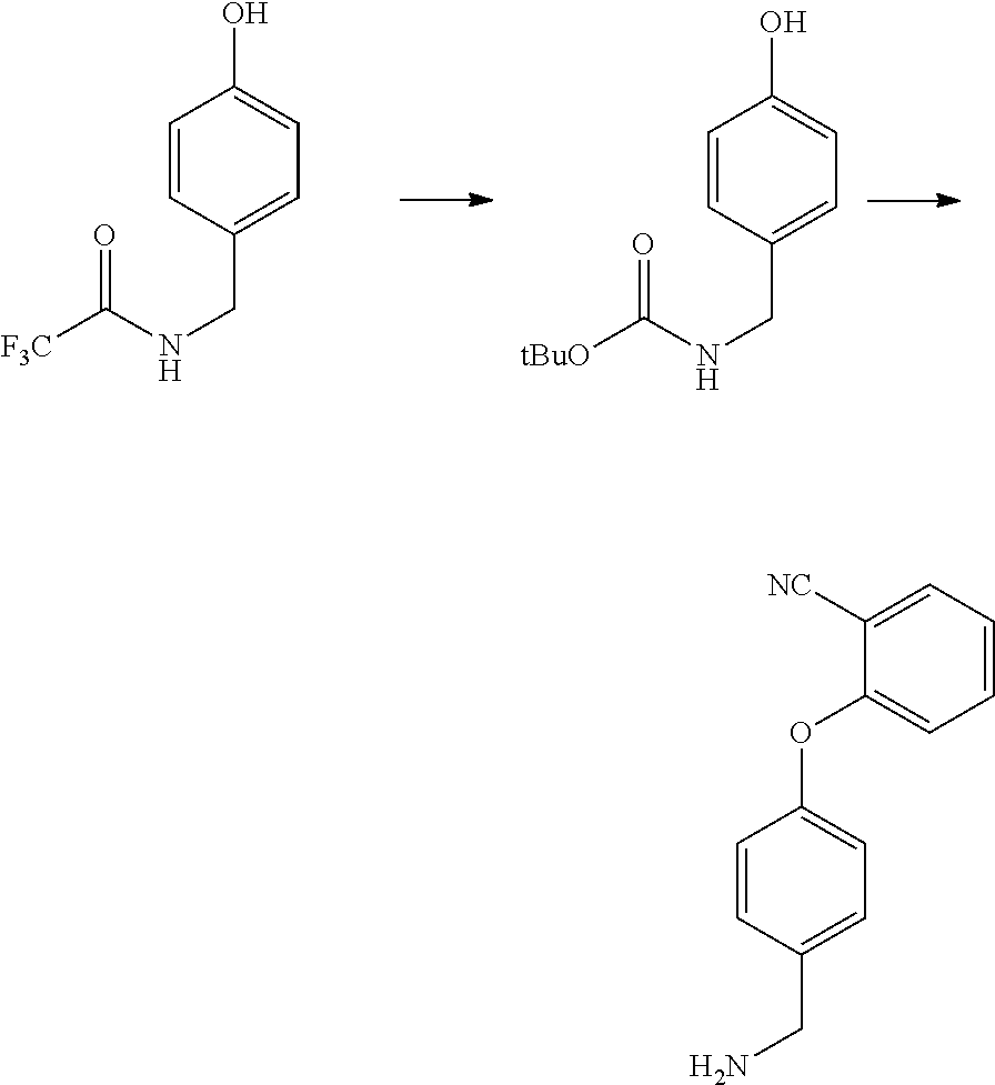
C1=CC(CN)=CC=C1OC1=CC=CC=C1[NC].C1=CC(CNC(=O)[F3C])=CC=C1O.C1=CC(CNC(=O)[tBuO])=CC=C1O
